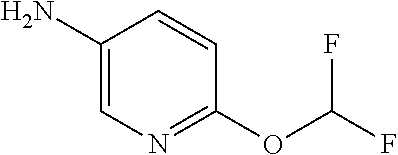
C1(N)=CN=C(OC(F)F)C=C1
